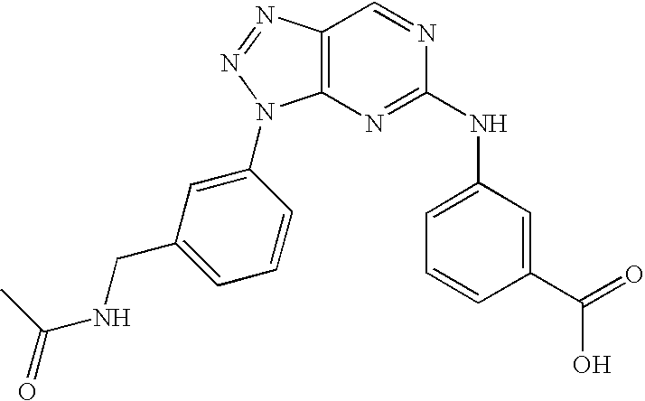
C12=C(N=NN1C1=CC(CNC(=O)C)=CC=C1)C=NC(NC1=CC=CC(C(=O)O)=C1)=N2
